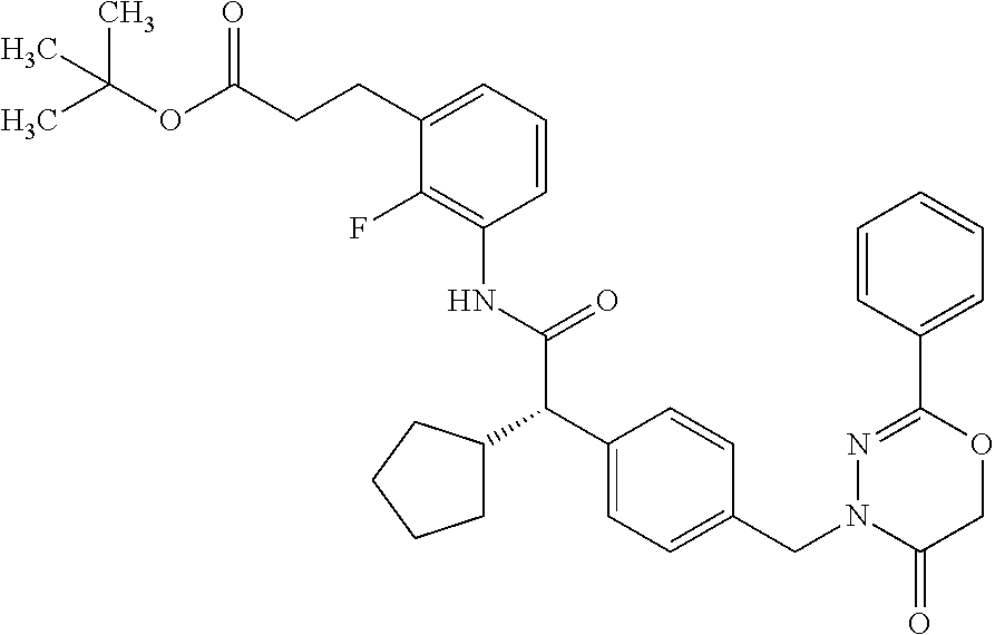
C1(CCC(OC(C)(C)C)=O)=CC=CC(NC(C(C2=CC=C(CN3C(=O)COC(C4=CC=CC=C4)=N3)C=C2)C2CCCC2)=O)=C1F
